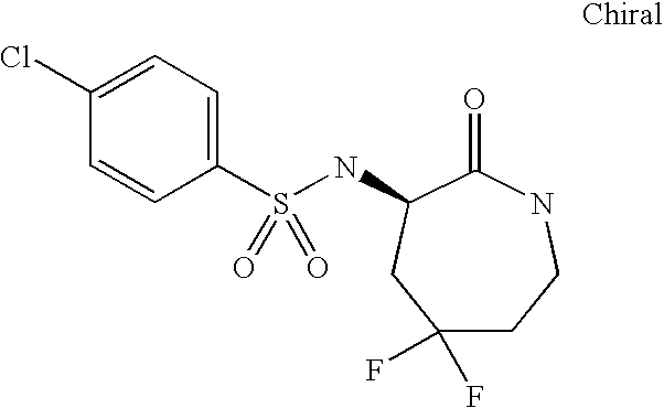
C1(F)(F)CCNC(=O)C(NS(C2=CC=C(Cl)C=C2)(=O)=O)C1
